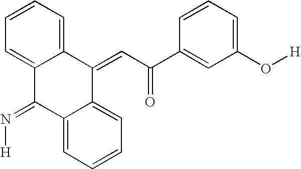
C12=CC=CC=C1C(=CC(C1=CC(O[H])=CC=C1)=O)C1=CC=CC=C1C2=N[H]
